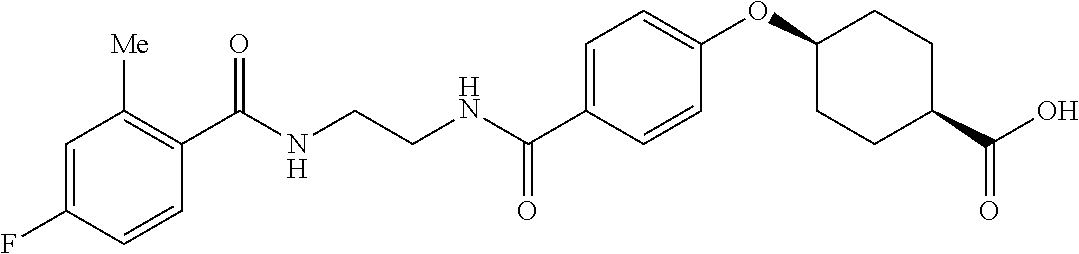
C1=C(F)C=CC(C(NCCNC(C2=CC=C(OC3CCC(C(O)=O)CC3)C=C2)=O)=O)=C1[Me]
